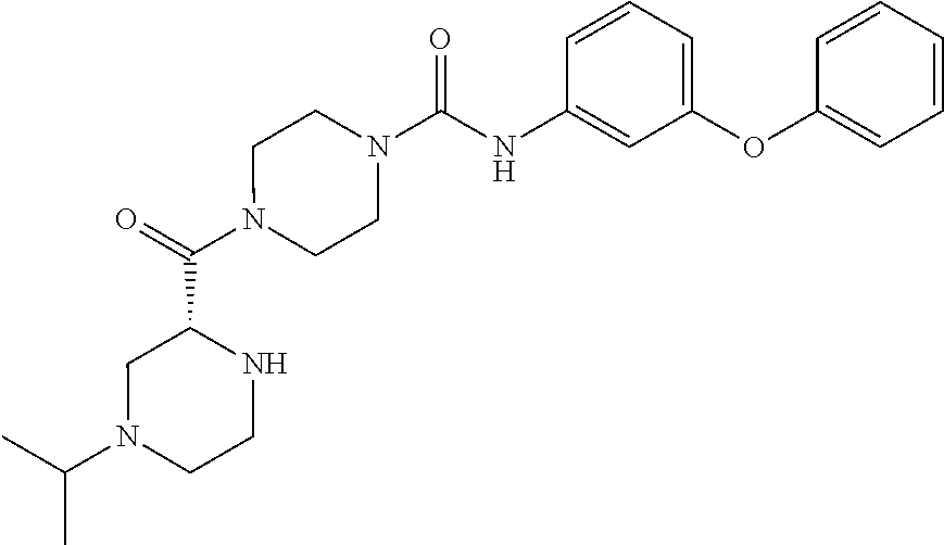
C(N1CCNC(C(N2CCN(C(=O)NC3=CC(OC4=CC=CC=C4)=CC=C3)CC2)=O)C1)(C)C
